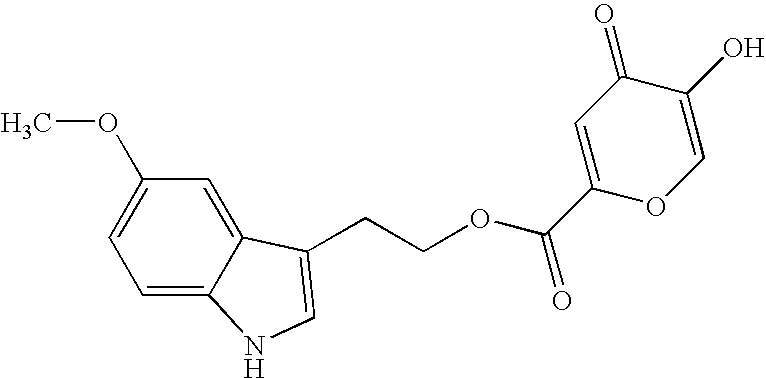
C1(OC)=CC=C2C(=C1)C(CCOC(C1=CC(=O)C(O)=CO1)=O)=CN2
